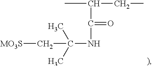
CC(C(NC(C)(C)C[MO3S])=O)CC
